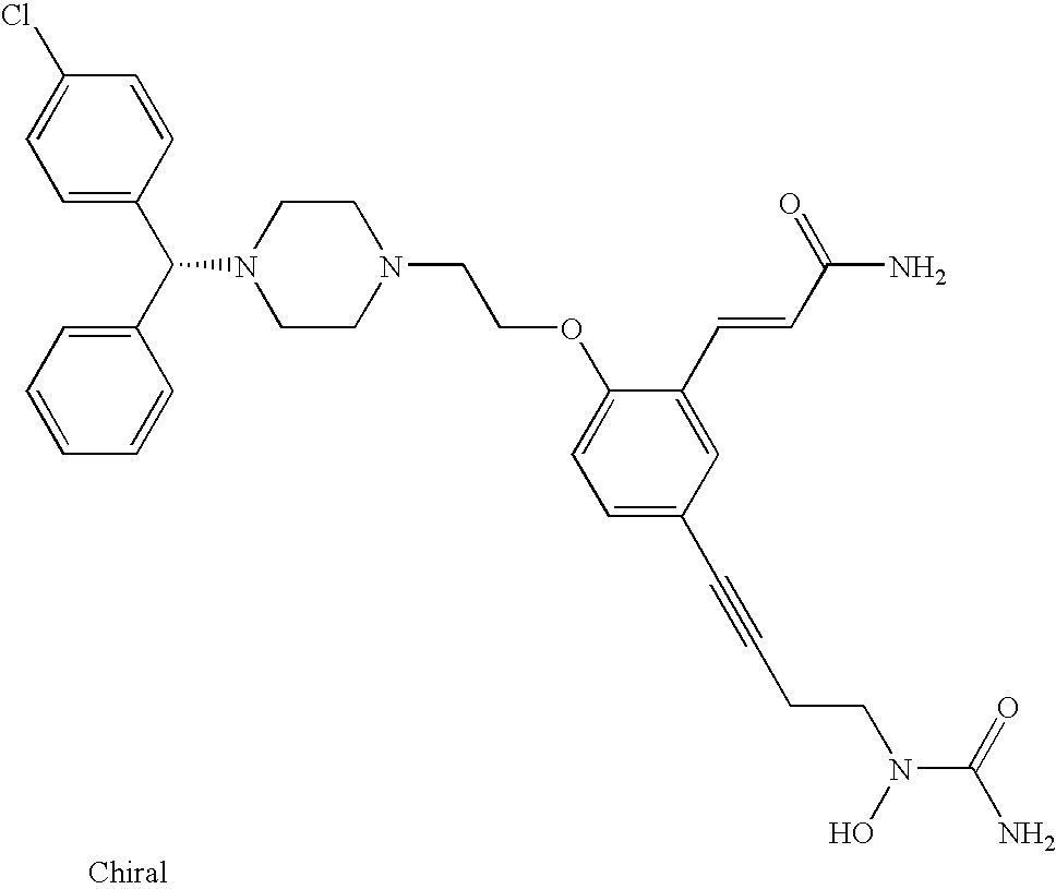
C1=C(C(C2=CC=CC=C2)N2CCN(CCOC3=CC=C(C#CCCN(C(=O)N)O)C=C3C=CC(N)=O)CC2)C=CC(Cl)=C1
